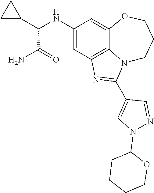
C1(NC(C2CC2)C(N)=O)=CC2=C3C(=C1)OCCCN3C(C1=CN(C3CCCCO3)N=C1)=N2
